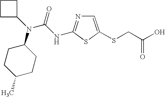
C1CC(N(C(NC2=NC=C(SCC(O)=O)S2)=O)C2CCC(C)CC2)C1
